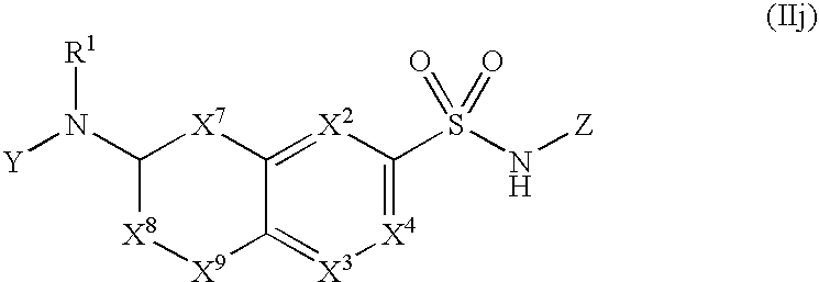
S(N[Z])(=O)(=O)C1=[X4][X3]=C2C(=[X2]1)[X7]C(N([R1])[Y])[X8][X9]2
